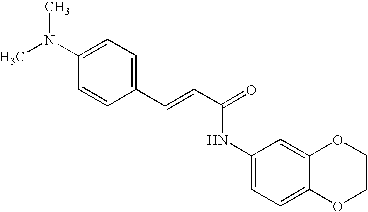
C(=CC(=O)NC1=CC=C2C(=C1)OCCO2)C1=CC=C(N(C)C)C=C1
